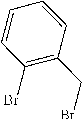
C1(Br)=C(CBr)C=CC=C1
